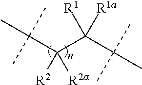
C(C([R1])(C(C)(C)C)[R1a])([R2])(C(C)(C)C)[R2a]
